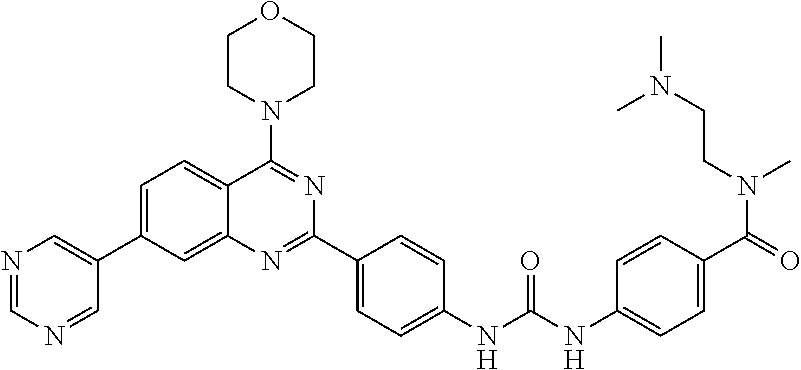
C1=C(C2=CN=CN=C2)C=C2C(=C1)C(N1CCOCC1)=NC(C1=CC=C(NC(NC3=CC=C(C(=O)N(CCN(C)C)C)C=C3)=O)C=C1)=N2
